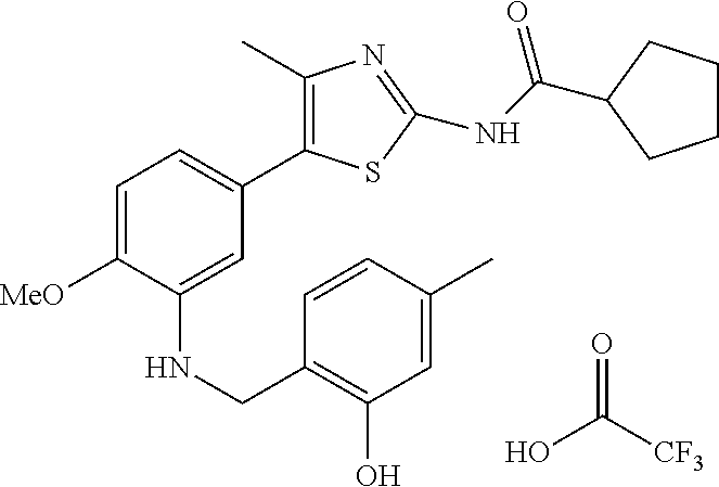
C1=C([MeO])C(NCC2=C(O)C=C(C)C=C2)=CC(C2=C(C)N=C(NC(=O)C3CCCC3)S2)=C1.OC([CF3])=O
